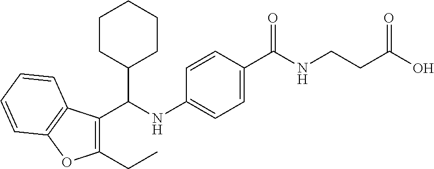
C1(C(NC2=CC=C(C(NCCC(O)=O)=O)C=C2)C2CCCCC2)=C(CC)OC2=C1C=CC=C2
